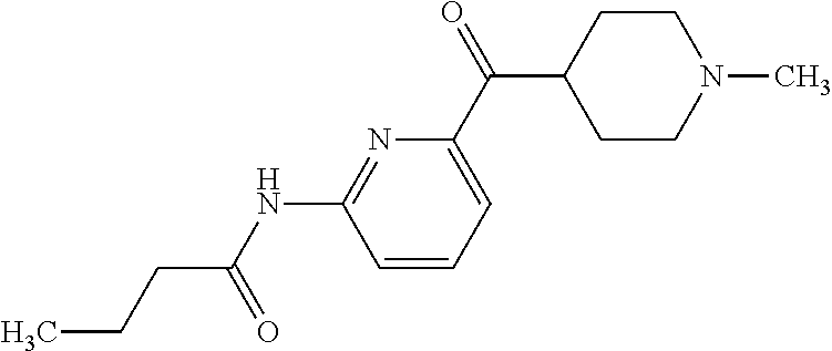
C(C(NC1=NC(C(C2CCN(C)CC2)=O)=CC=C1)=O)CC
